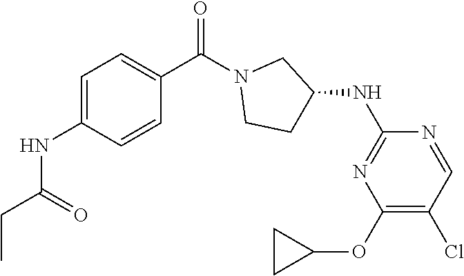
C1=C(NC(CC)=O)C=CC(C(N2CCC(NC3=NC(OC4CC4)=C(Cl)C=N3)C2)=O)=C1
